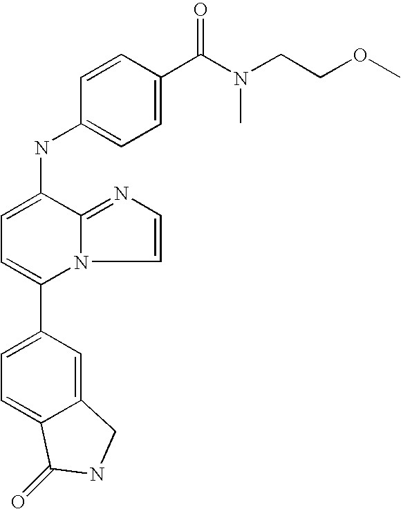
C1(C2=CC=C3C(=C2)CNC3=O)=CC=C(NC2=CC=C(C(N(CCOC)C)=O)C=C2)C2=NC=CN12
